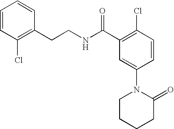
C1=CC(Cl)=C(CCNC(C2=C(Cl)C=CC(N3CCCCC3=O)=C2)=O)C=C1
